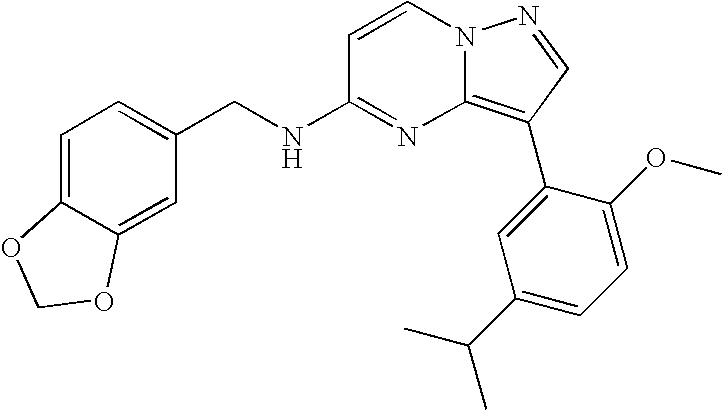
C1(CNC2=NC3=C(C4=CC(C(C)C)=CC=C4OC)C=NN3C=C2)=CC=C2C(=C1)OCO2
